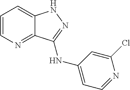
C1=CN=C2C(=C1)NN=C2NC1=CC=NC(Cl)=C1
